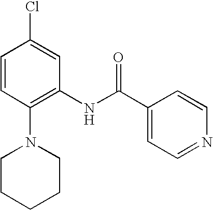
C1=CC(N2CCCCC2)=C(NC(C2=CC=NC=C2)=O)C=C1Cl
